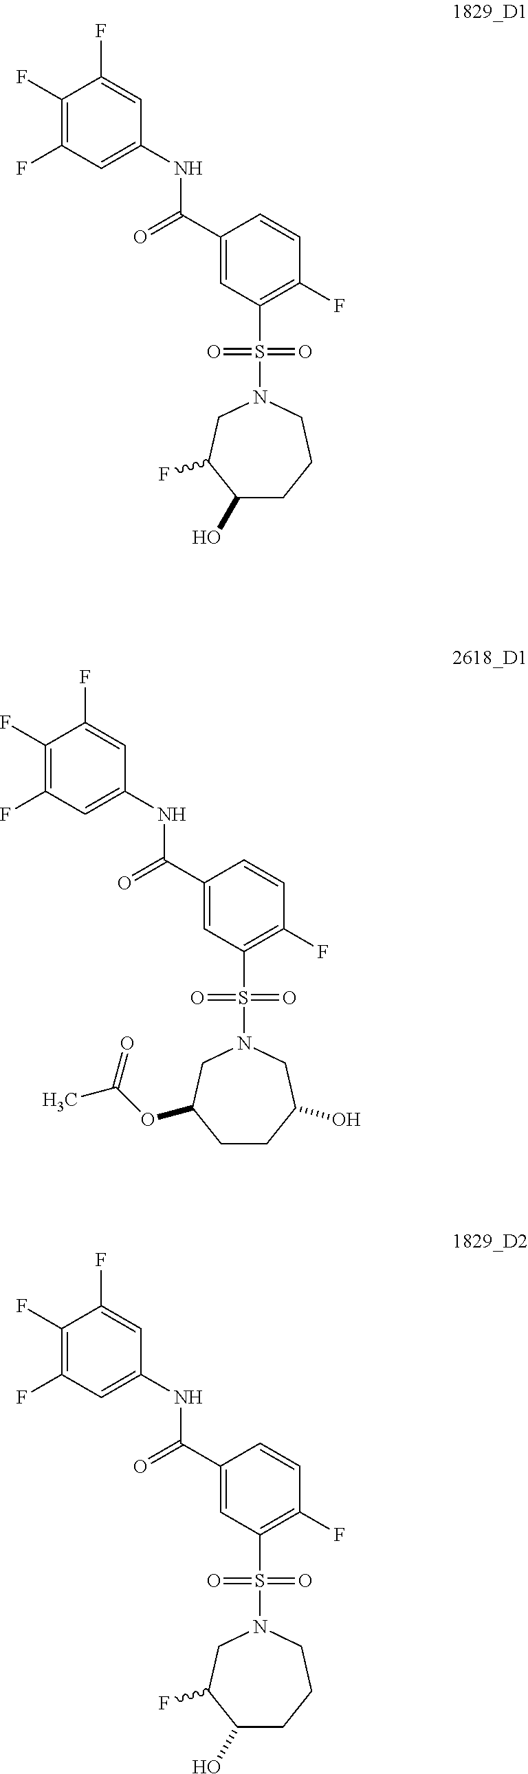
C1(F)=C(F)C=C(NC(C2=CC(S(N3CC(OC(C)=O)CCC(O)C3)(=O)=O)=C(F)C=C2)=O)C=C1F.C1(F)=C(F)C=C(NC(C2=CC(S(N3CC(F)C(O)CCC3)(=O)=O)=C(F)C=C2)=O)C=C1F.C1(F)=C(F)C=C(NC(C2=CC(S(N3CC(F)C(O)CCC3)(=O)=O)=C(F)C=C2)=O)C=C1F
